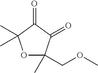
O1C(C)(COC)C(=O)C(=O)C1(C)C
